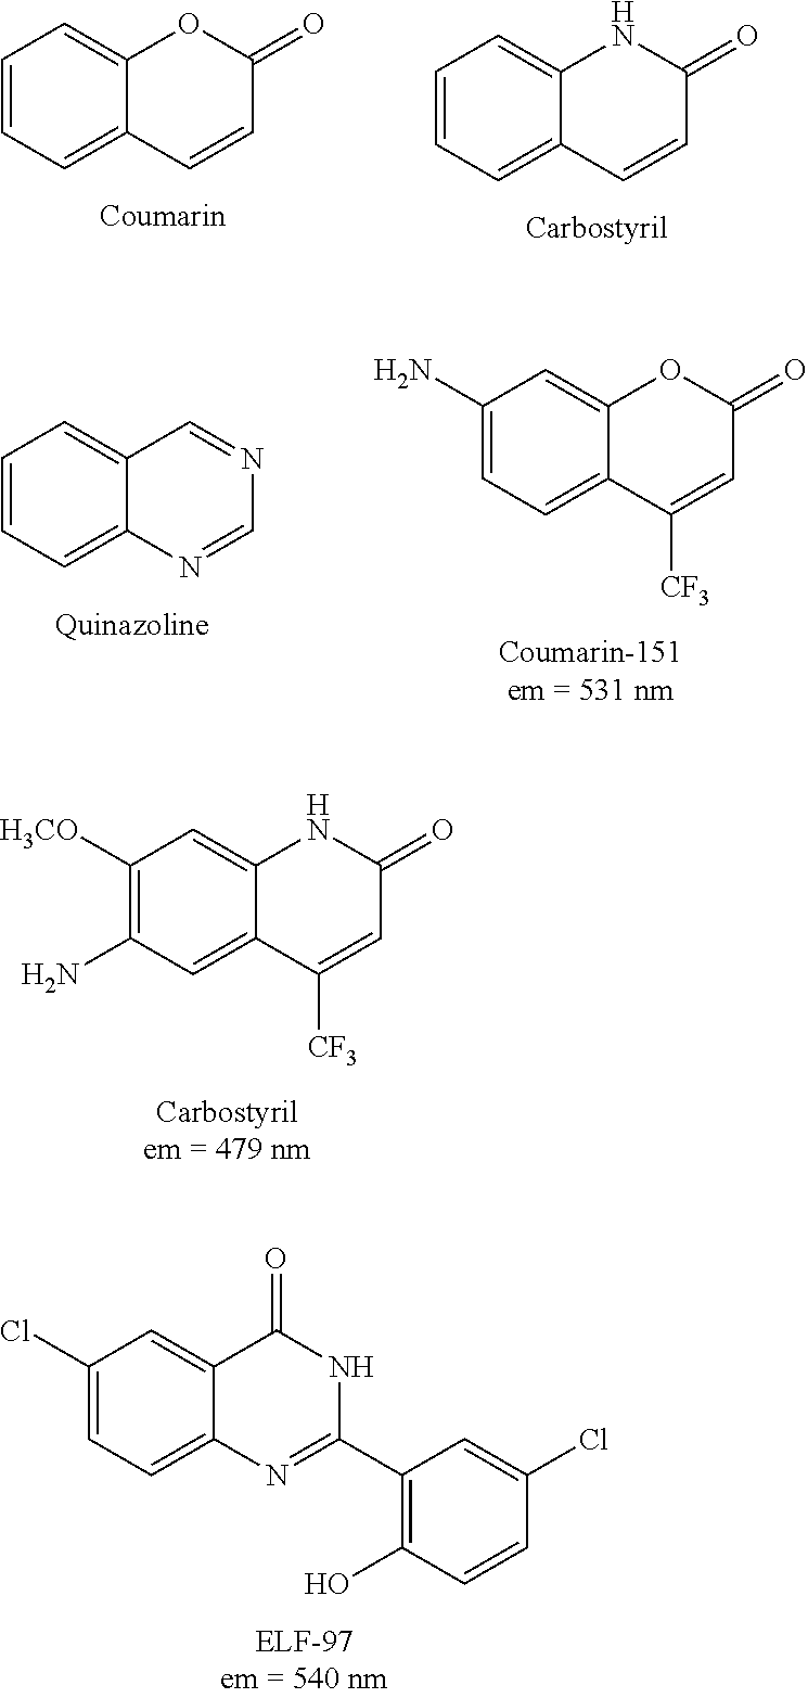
C1([H3CO])=C(N)C=C2C(=C1)NC(=O)C=C2[CF3].C1(Cl)=CC=C2C(=C1)C(=O)NC(C1=C(O)C=CC(Cl)=C1)=N2.C1=CC=C2C(=C1)OC(=O)C=C2.C1=CC=C2C(=C1)NC(=O)C=C2.C1=CC=C2C(=C1)C=NC=N2.C1(N)=CC=C2C(=C1)OC(=O)C=C2[CF3]
